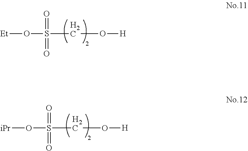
[Et]OS(CO[H])(=O)=O.[iPr]OS(CO[H])(=O)=O
